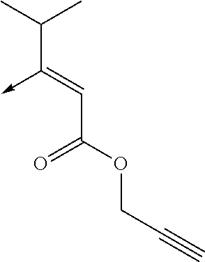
C(C(OCC#C)=O)=C(C(C)C)->C
